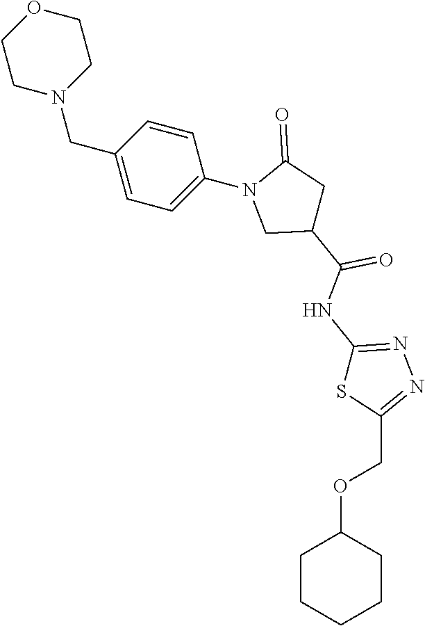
C1CN(CC2=CC=C(N3CC(C(NC4=NN=C(COC5CCCCC5)S4)=O)CC3=O)C=C2)CCO1
